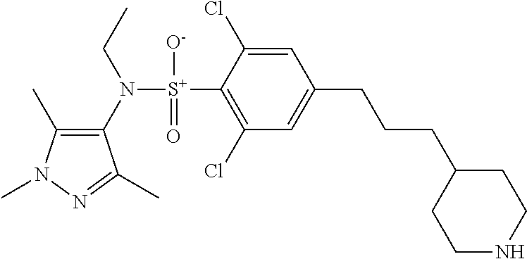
C1(C)=C(N([S+](C2=C(Cl)C=C(CCCC3CCNCC3)C=C2Cl)([O-])=O)CC)C(C)=NN1C
